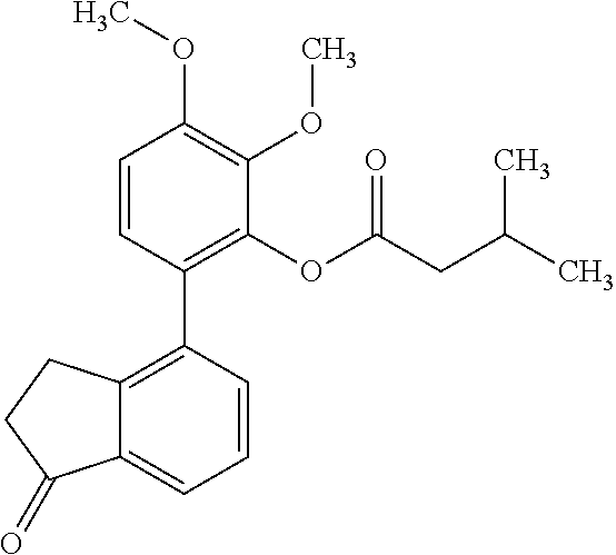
C1=CC(C2=C3C(=CC=C2)C(=O)CC3)=C(OC(CC(C)C)=O)C(OC)=C1OC
